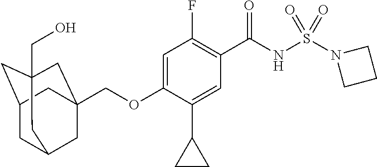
C1=C(OCC23CC4CC(CC(CO)(C2)C4)C3)C(C2CC2)=CC(C(NS(N2CCC2)(=O)=O)=O)=C1F
